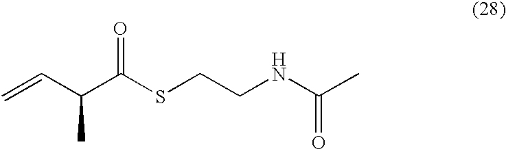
C=CC(C(SCCNC(C)=O)=O)C
